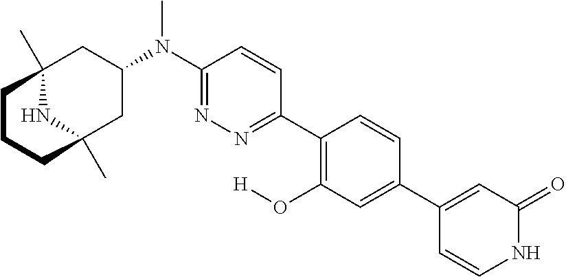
C12(C)NC(C)(CC(N(C3=NN=C(C4=C(O[H])C=C(C5=CC(=O)NC=C5)C=C4)C=C3)C)C1)CCC2
